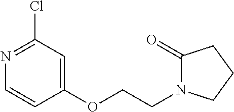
C1(OCCN2C(=O)CCC2)=CC(Cl)=NC=C1
